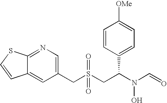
C(S(CC(N(C=O)O)C1=CC=C([OMe])C=C1)(=O)=O)C1=CN=C2C(=C1)C=CS2
